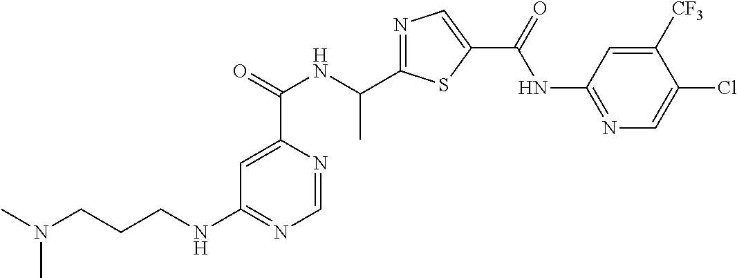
N1=C(C(NC(C2=CC(NCCCN(C)C)=NC=N2)=O)C)SC(C(=O)NC2=NC=C(Cl)C([CF3])=C2)=C1
